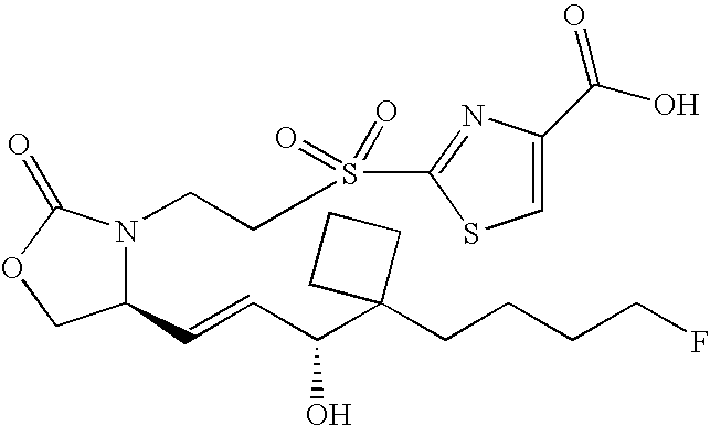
N1(CCS(C2=NC(C(O)=O)=CS2)(=O)=O)C(=O)OCC1C=CC(C1(CCCCF)CCC1)O
